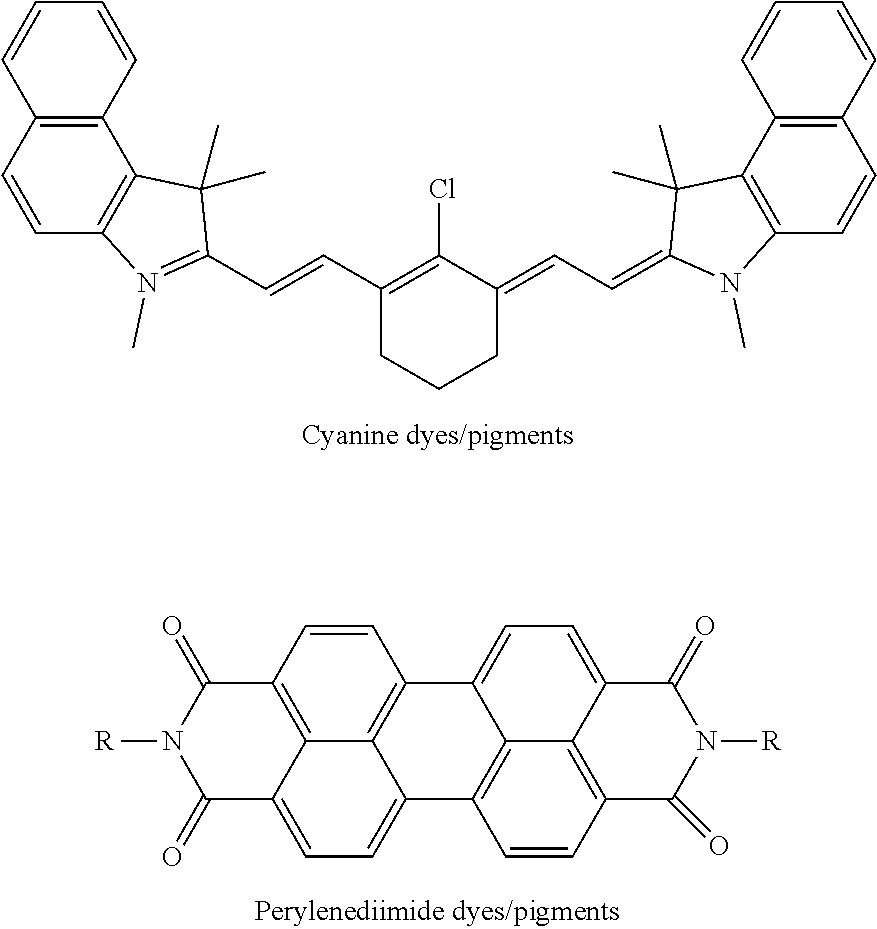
C1=CC=CC2=C1C=CC1=C2C(C)(C)C(C=CC2=C(Cl)C(=CC=C3N(C)C4=C(C3(C)C)C3=C(C=C4)C=CC=C3)CCC2)=N1C.N1([R])C(=O)C2=CC=C3C4=C(C=CC(=C24)C1=O)C1=CC=C2C4=C(C=CC3=C14)C(=O)N([R])C2=O
